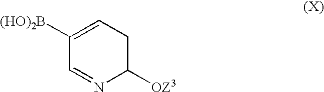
C1([(HO)2B])=CCC([OZ3])N=C1
